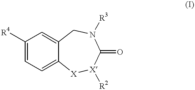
C1([R4])=CC=C2C(=C1)CN([R3])C(=O)[X]([R2])[X]2
